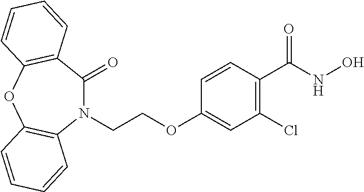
N1(CCOC2=CC(Cl)=C(C(=O)NO)C=C2)C(=O)C2=C(OC3=C1C=CC=C3)C=CC=C2
